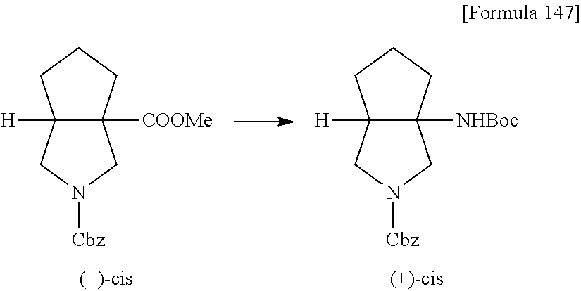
C12([H])C([COOMe])(CCC1)CN([Cbz])C2.C12([H])C([NHBoc])(CCC1)CN([Cbz])C2
